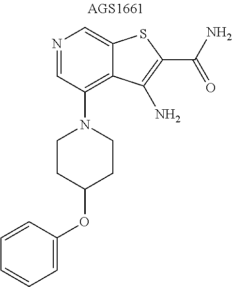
N1=CC(N2CCC(OC3=CC=CC=C3)CC2)=C2C(=C1)SC(C(N)=O)=C2N
